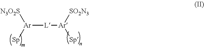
[Ar]([L][Ar]([SO2N3])[Sp])([Sp])[N3O2S]
